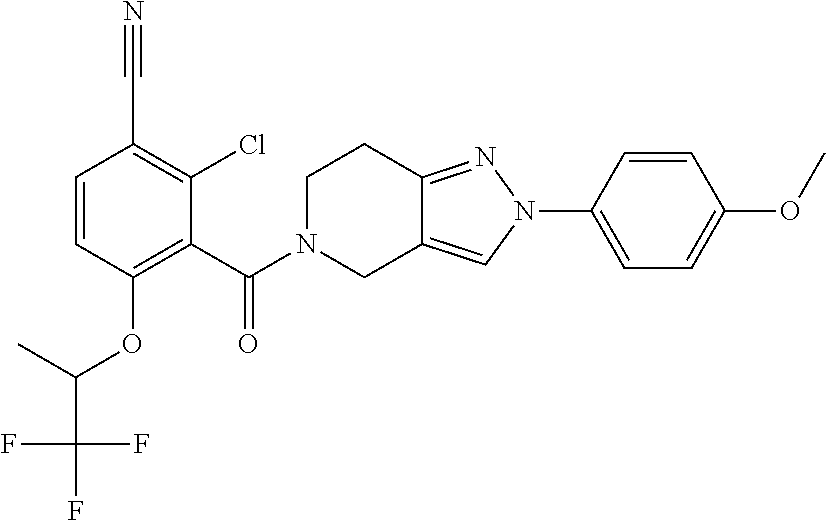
C1(C#N)=C(Cl)C(C(=O)N2CCC3=NN(C4=CC=C(OC)C=C4)C=C3C2)=C(OC(C(F)(F)F)C)C=C1
